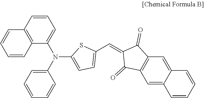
C1=CC2=C(C(N(C3=CC=CC=C3)C3=CC=C(C=C4C(=O)C5=C(C=C6C(=C5)C=CC=C6)C4=O)S3)=C1)C=CC=C2
